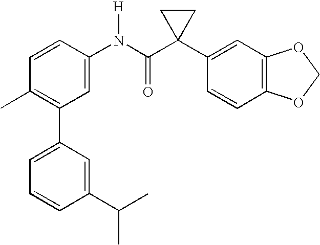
C1(N(C(C2(C3=CC4=C(C=C3)OCO4)CC2)=O)[H])=CC(C2=CC=CC(C(C)C)=C2)=C(C)C=C1
